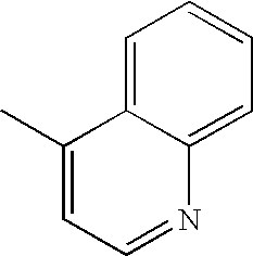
C1(C)=CC=NC2=CC=CC=C12
